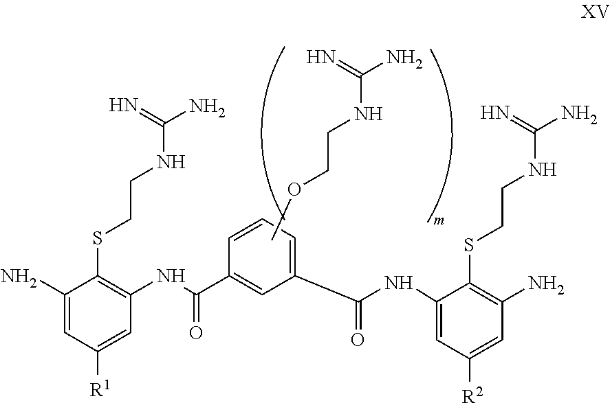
C1(N)=CC([R1])=CC(NC(C2=CC(C(NC3=CC([R2])=CC(N)=C3SCCNC(N)=N)=O)=CC=C2)=O)=C1SCCNC(N)=N.COCCNC(N)=N
